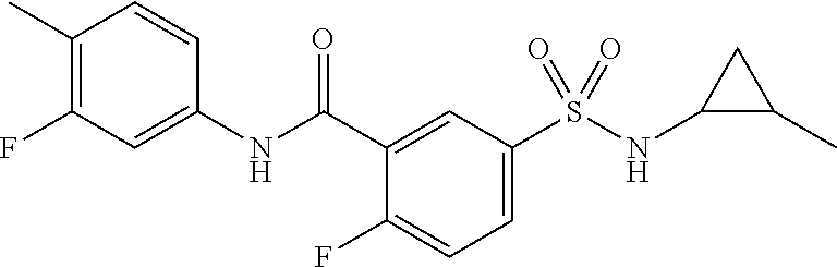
C1(C)=C(F)C=C(NC(C2=CC(S(NC3CC3C)(=O)=O)=CC=C2F)=O)C=C1
